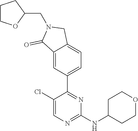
C1(Cl)=CN=C(NC2CCOCC2)N=C1C1=CC=C2C(=C1)C(=O)N(CC1CCCO1)C2
